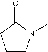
O=C1CCCN1C
